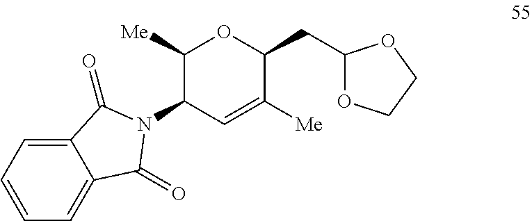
C1(CC2OC([Me])C(N3C(=O)C4=CC=CC=C4C3=O)C=C2[Me])OCCO1
